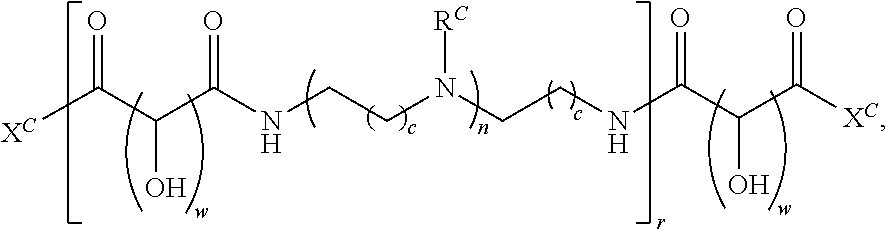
[XC]C(C(C(NCCN(CCNC(C(C([XC])=O)O)=O)[RC])=O)O)=O
